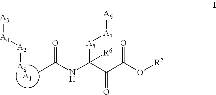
[A1].[A2]([A8])[A4][A3].CC(NC(C(C(O[R2])=O)=O)([A5][A7][A6])[R6])=O
